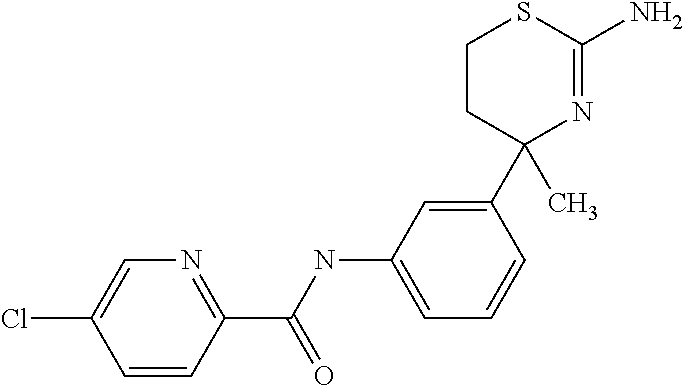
C1=CC(C(NC2=CC=CC(C3(C)N=C(N)SCC3)=C2)=O)=NC=C1Cl
